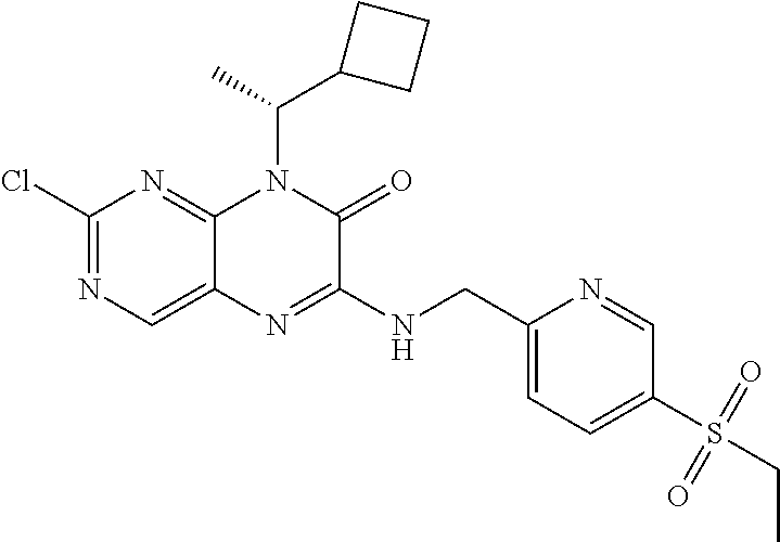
C1(Cl)=NC=C2C(=N1)N(C(C)C1CCC1)C(=O)C(NCC1=CC=C(S(CC)(=O)=O)C=N1)=N2
